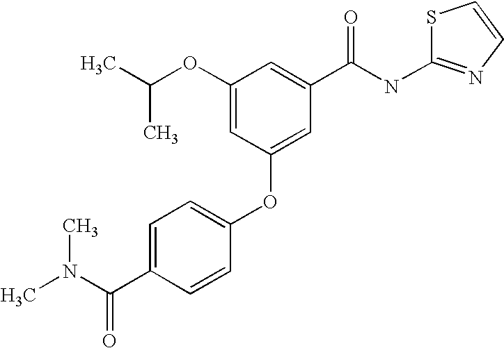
S1C(NC(C2=CC(OC(C)C)=CC(OC3=CC=C(C(N(C)C)=O)C=C3)=C2)=O)=NC=C1
